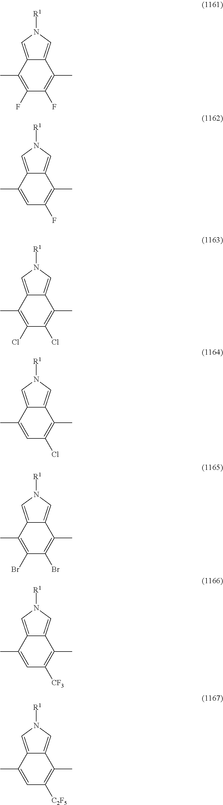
C12=CN([R1])C=C1C(C)=C(F)C(F)=C2C.C12=CN([R1])C=C1C(C)=C(F)C=C2C.C12=CN([R1])C=C1C(C)=C(Cl)C(Cl)=C2C.C12=CN([R1])C=C1C(C)=C(Cl)C=C2C.C12=CN([R1])C=C1C(C)=C(Br)C(Br)=C2C.C12=CN([R1])C=C1C(C)=C([CF3])C=C2C.C12=CN([R1])C=C1C(C)=C([C2F5])C=C2C
